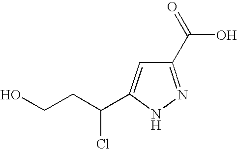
C1(C(=O)O)=NNC(C(CCO)Cl)=C1
